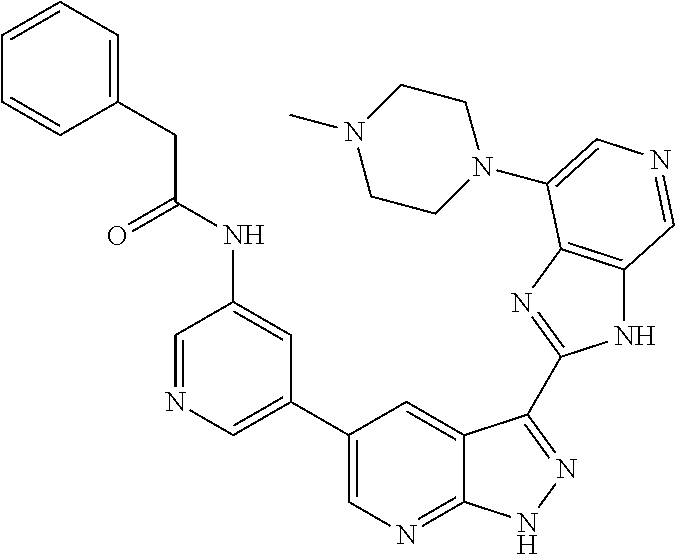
C1(C2=CN=CC(NC(CC3=CC=CC=C3)=O)=C2)=CN=C2C(=C1)C(C1=NC3=C(N1)C=NC=C3N1CCN(C)CC1)=NN2
